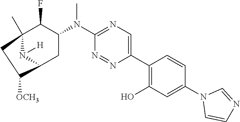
C12(C)C(F)C(N(C3=NC=C(C4=C(O)C=C(N5C=CN=C5)C=C4)N=N3)C)CC(N1[H])C([OCH3])C2
